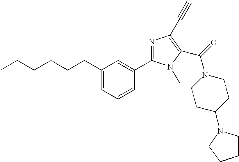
CCCCCCC1=CC=CC(C2=NC(C#C)=C(C(=O)N3CCC(N4CCCC4)CC3)N2C)=C1
